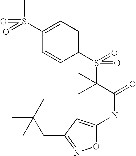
C1(S(C)(=O)=O)=CC=C(S(=O)(C(C(=O)NC2=CC(CC(C)(C)C)=NO2)(C)C)=O)C=C1
